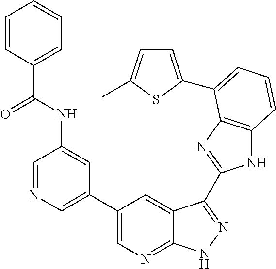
C1(C2=CN=CC(NC(C3=CC=CC=C3)=O)=C2)=CN=C2C(=C1)C(C1=NC3=C(N1)C=CC=C3C1=CC=C(C)S1)=NN2
